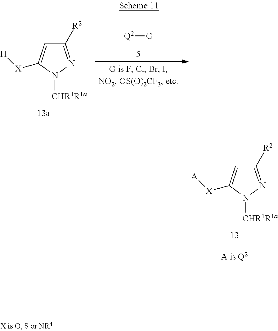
C1([R2])=NN([CHR1R1a])C([X][A])=C1.C1([R2])=NN([CHR1R1a])C([X][H])=C1.[Q2][G]
